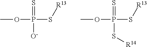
COP(S[R13])(=S)[O-].COP(S[R13])(=S)S[R14]
